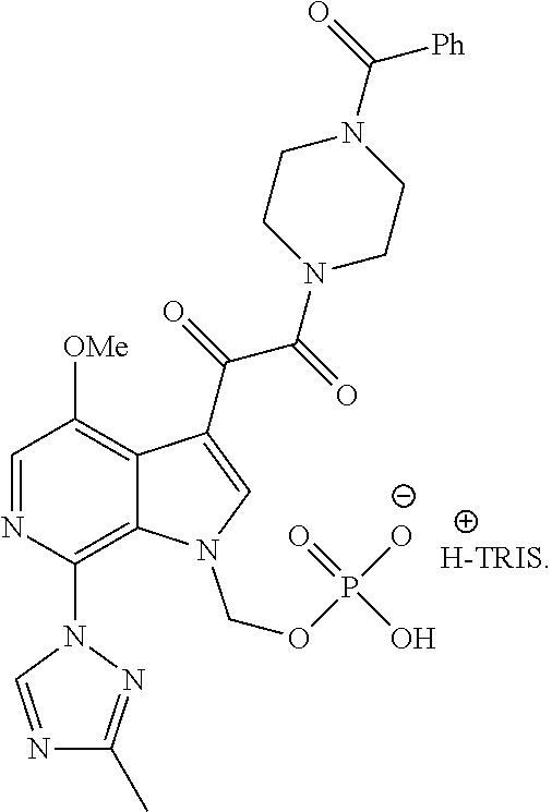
C1=NC(N2C=NC(C)=N2)=C2C(=C1[OMe])C(C(=O)C(=O)N1CCN(C(=O)[Ph])CC1)=CN2COP([O-])(=O)O.[H-TRIS]
